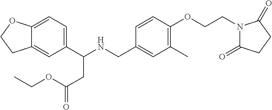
C1(C(NCC2=CC(C)=C(OCCN3C(=O)CCC3=O)C=C2)CC(=O)OCC)=CC=C2C(=C1)CCO2
